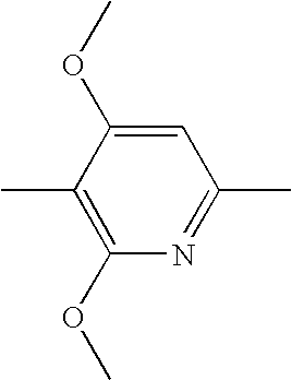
C1=C(OC)C(C)=C(OC)N=C1C
